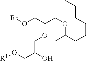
O(CC(CO[R1])OCC(CO[R1])O)C(C)CCCCCC
